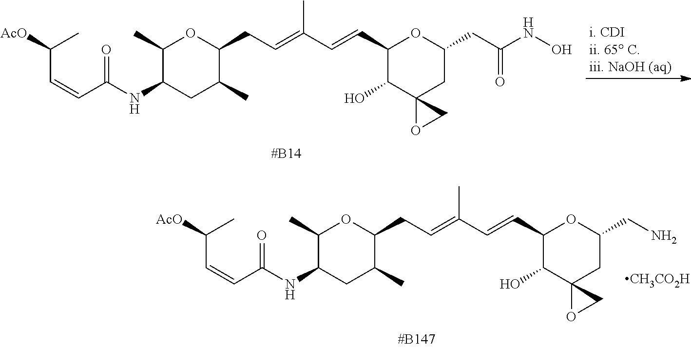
C(C=CC(NC1CC(C)C(CC=C(C=CC2C(O)C3(CC(CN)O2)OC3)C)OC1C)=O)([AcO])C.[CH3CO2H].C(C=CC(NC1CC(C)C(CC=C(C=CC2C(O)C3(CC(CC(=O)NO)O2)OC3)C)OC1C)=O)([AcO])C
